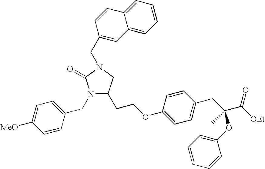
N1(CC2=CC=C([MeO])C=C2)C(CCOC2=CC=C(CC(C([OEt])=O)(C)OC3=CC=CC=C3)C=C2)CN(CC2=CC3=CC=CC=C3C=C2)C1=O
